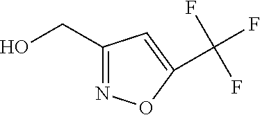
OCC1=NOC(C(F)(F)F)=C1
